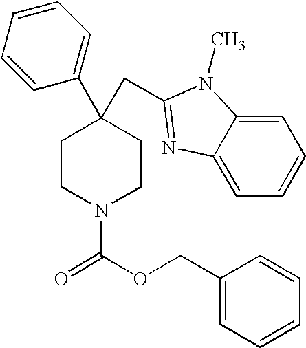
C1(C2(CC3=NC4=CC=CC=C4N3C)CCN(C(OCC3=CC=CC=C3)=O)CC2)=CC=CC=C1
